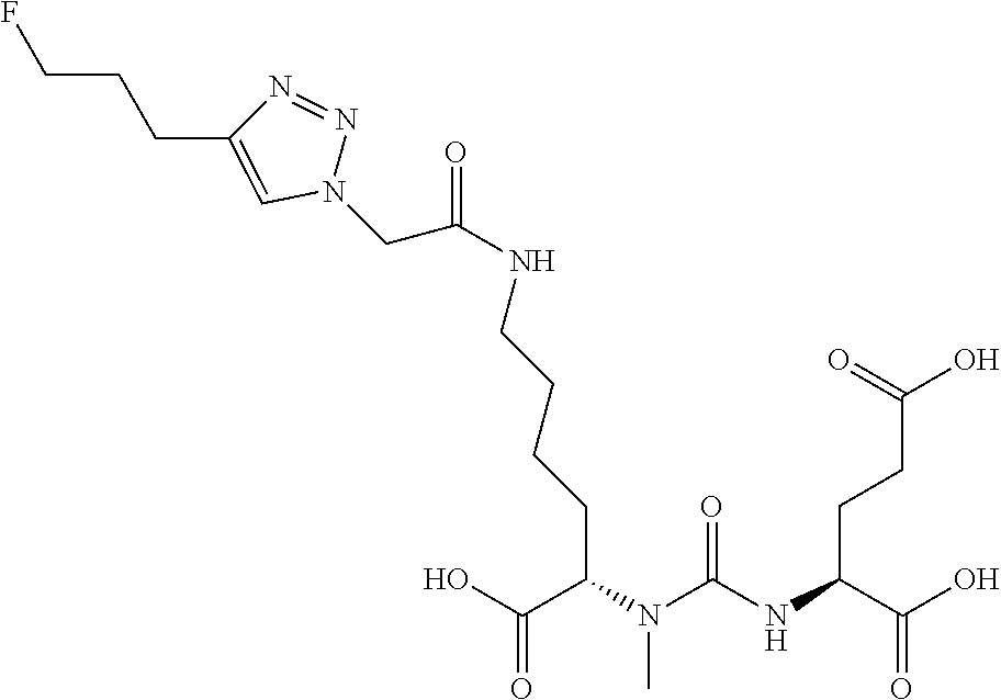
OC(C(N(C(NC(C(O)=O)CCC(O)=O)=O)C)CCCCNC(CN1N=NC(CCCF)=C1)=O)=O
